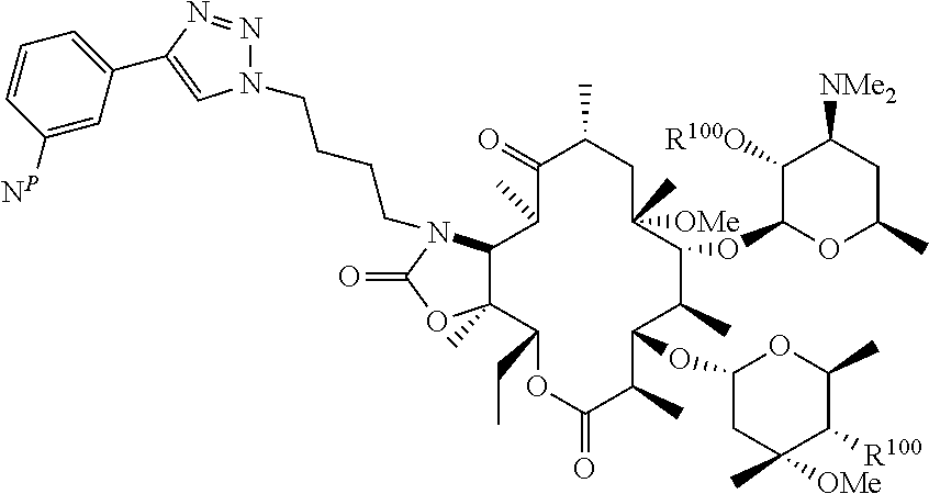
N1(CCCCN2C3C(C)(C(CC)OC(=O)C(C)C(OC4CC(C)([OMe])C([R100])C(C)O4)C(C)C(OC4OC(C)CC([NMe2])C4[R100O])C(C)([OMe])CC(C)C(=O)C3C)OC2=O)N=NC(C2=CC=CC([NP])=C2)=C1
